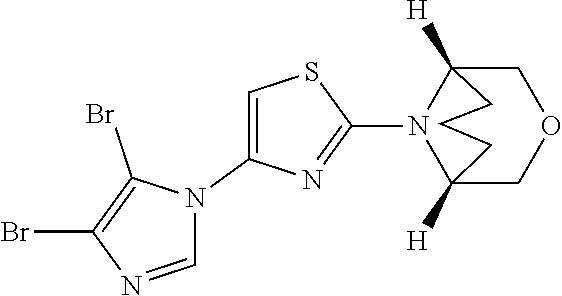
C1=NC(Br)=C(Br)N1C1=CSC(N2C3([H])COCC2([H])CCC3)=N1
